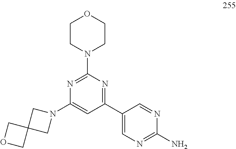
N1=C(N2CCOCC2)N=C(C2=CN=C(N)N=C2)C=C1N1CC2(C1)COC2
